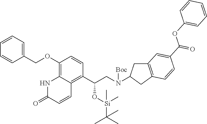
O(C1=C2C(=C(C(CN([Boc])C3CC4=C(C3)C=CC(C(OC3=CC=CC=C3)=O)=C4)O[Si](C(C)(C)C)(C)C)C=C1)C=CC(=O)N2)CC1=CC=CC=C1
